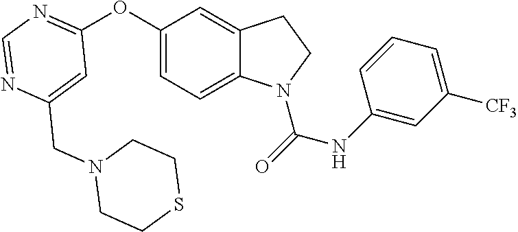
C1=C(CN2CCSCC2)N=CN=C1OC1=CC=C2C(=C1)CCN2C(=O)NC1=CC([CF3])=CC=C1
